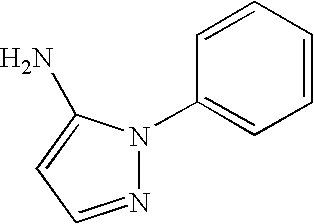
N1=CC=C(N)N1C1=CC=CC=C1
